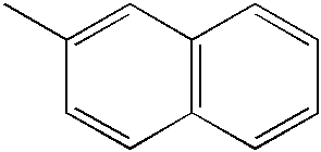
C12=C(C=CC=C1)C=CC(C)=C2
